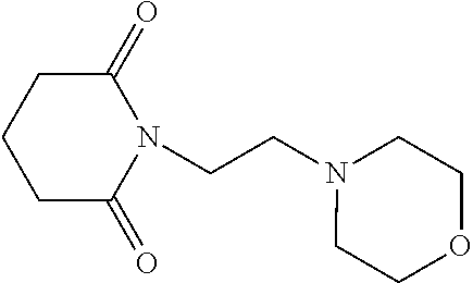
C1C(=O)N(CCN2CCOCC2)C(=O)CC1
